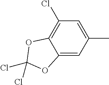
C1(C)=CC(Cl)=C2C(=C1)OC(Cl)(Cl)O2
